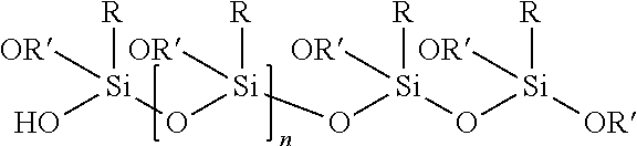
O[Si](O[Si](O[Si](O[Si]([OR])([R])[OR])([R])[OR])([R])[OR])([R])[OR]
